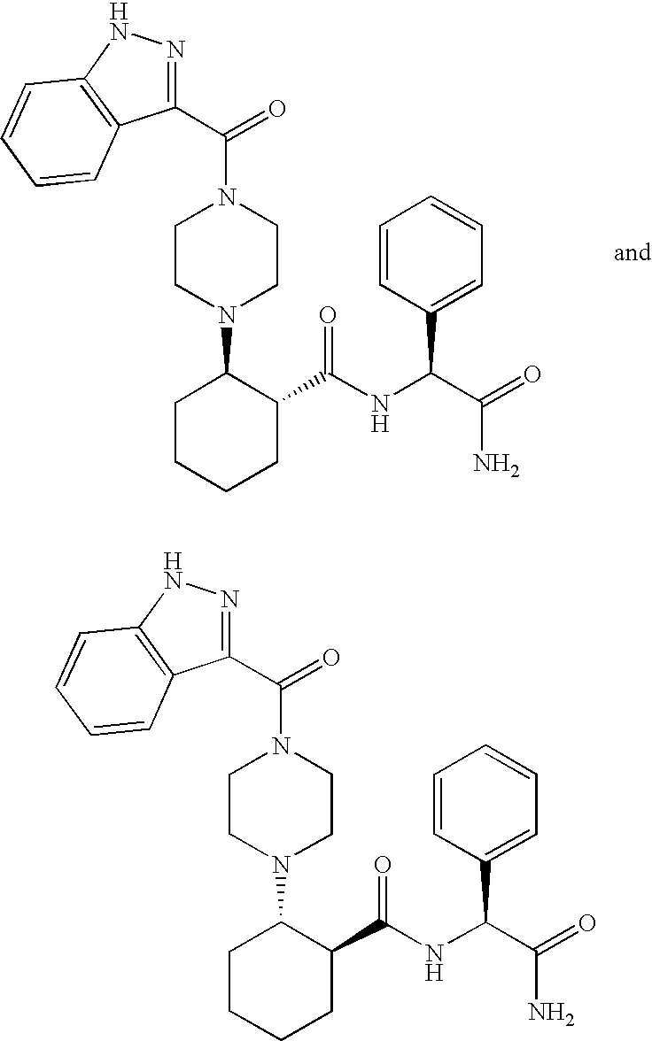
C1(C(N2CCN(C3CCCCC3C(NC(C(=O)N)C3=CC=CC=C3)=O)CC2)=O)=NNC2=C1C=CC=C2.C1(C(N2CCN(C3CCCCC3C(NC(C(=O)N)C3=CC=CC=C3)=O)CC2)=O)=NNC2=C1C=CC=C2
